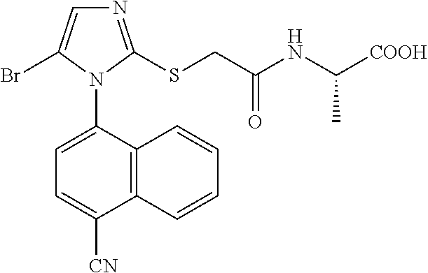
C12=C(C(N3C(Br)=CN=C3SCC(NC(C)[COOH])=O)=CC=C1[CN])C=CC=C2
